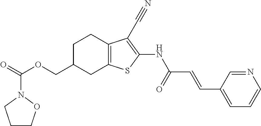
O(CC1CC2=C(CC1)C(C#N)=C(NC(C=CC1=CC=CN=C1)=O)S2)C(=O)N1CCCO1
